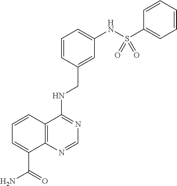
C1=C(CNC2=NC=NC3=C2C=CC=C3C(=O)N)C=CC=C1NS(C1=CC=CC=C1)(=O)=O
